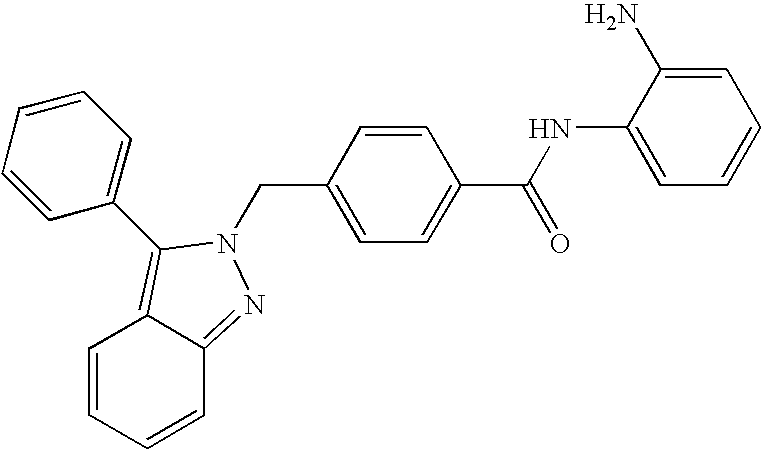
C1=C(N)C(NC(C2=CC=C(CN3N=C4C=CC=CC4=C3C3=CC=CC=C3)C=C2)=O)=CC=C1
